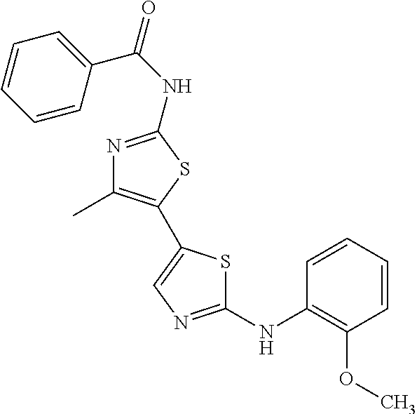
C1=CC=CC(OC)=C1NC1=NC=C(C2=C(C)N=C(NC(=O)C3=CC=CC=C3)S2)S1
